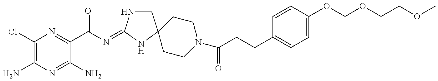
C1(Cl)=C(N)N=C(N)C(C(N=C2NCC3(N2)CCN(C(CCC2=CC=C(OCOCCOC)C=C2)=O)CC3)=O)=N1
